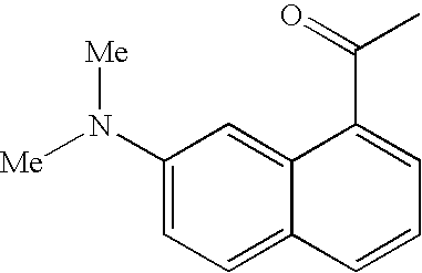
C1(N([Me])[Me])=CC=C2C(=C1)C(C(C)=O)=CC=C2
